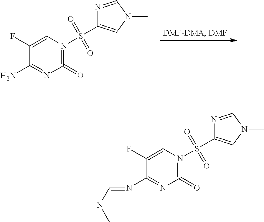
C1(F)=CN(S(=O)(=O)C2=CN(C)C=N2)=C(=O)N=C1N.C1(F)=CN(S(=O)(=O)C2=CN(C)C=N2)=C(=O)N=C1N=CN(C)C
